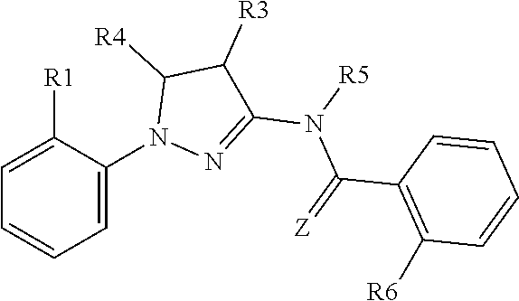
C1(C(=[Z])N([R5])C2=NN(C3=CC=CC=C3[R1])C([R4])C2[R3])=C([R6])C=CC=C1
